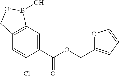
C1=C(C(OCC2=CC=CO2)=O)C(Cl)=CC2=C1B(O)OC2
